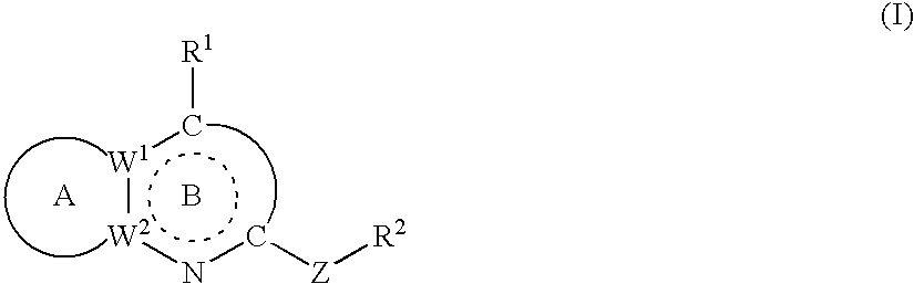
[W1](:[W2]nc[Z][R2])c[R1].B.[A]
